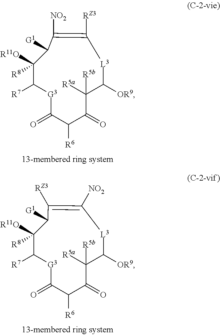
C1([R11O])([R8])C([R7])[G3]C(=O)C([R6])C(=O)C([R5a])([R5b])C([OR9])[L3]C([RZ3])=C([NO2])C1[G1].C1([R11O])([R8])C([R7])[G3]C(=O)C([R6])C(=O)C([R5a])([R5b])C([OR9])[L3]C([NO2])=C([RZ3])C1[G1]
